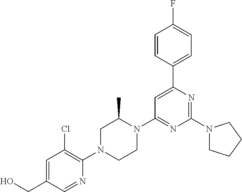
C1=C(CO)C=NC(N2CCN(C3=NC(N4CCCC4)=NC(C4=CC=C(F)C=C4)=C3)C(C)C2)=C1Cl
